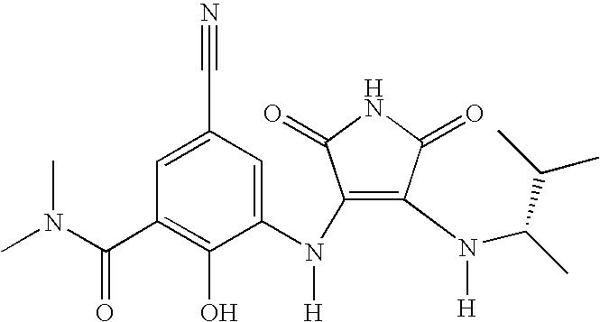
C1(N(C2=CC(C#N)=CC(C(N(C)C)=O)=C2O)[H])=C(N(C(C)C(C)C)[H])C(=O)NC1=O
